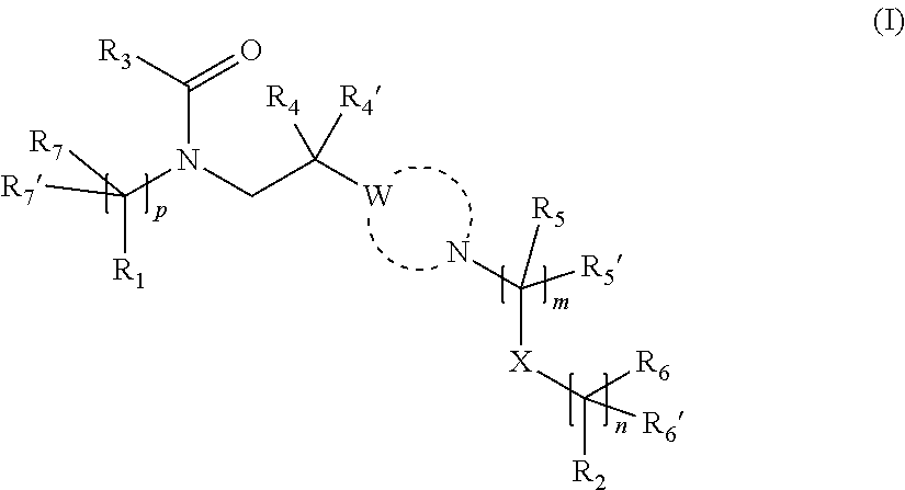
C(N(CC([W])([R4])[R4])C([R7])([R1])[R7])([R3])=O.C([X]C([R2])([R6])[R6])(N)([R5])[R5]
